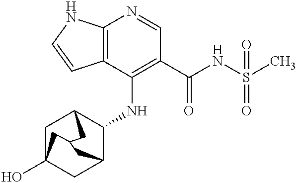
C12=C(C(NC3C4CC5(O)CC3CC(C5)C4)=C(C(NS(C)(=O)=O)=O)C=N1)C=CN2
